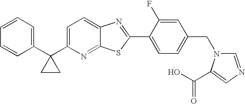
C1=CC=C(C2(C3=CC=C4C(=N3)SC(C3=CC=C(CN5C=NC=C5C(O)=O)C=C3F)=N4)CC2)C=C1
